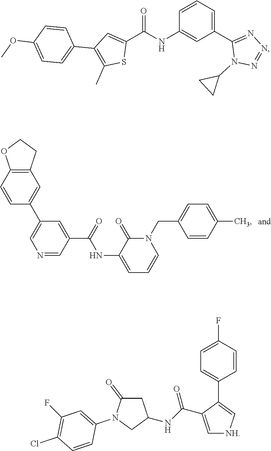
C1=CC2=C(C=C1C1=CN=CC(C(NC3=CC=CN(CC4=CC=C(C)C=C4)C3=O)=O)=C1)CCO2.C1=CC=C(C2=NN=NN2C2CC2)C=C1NC(C1=CC(C2=CC=C(OC)C=C2)=C(C)S1)=O.C1=C(F)C=CC(C2=C[NH]C=C2C(NC2CC(=O)N(C3=CC(F)=C(Cl)C=C3)C2)=O)=C1
